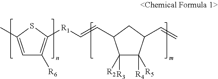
C1=C(C)SC([R1]C=CC2C([R3])([R2])C([R4])([R5])C(C=C)C2)=C1[R6]
